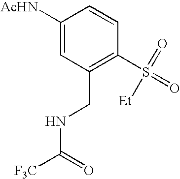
C1([AcHN])=CC(CNC([F3C])=O)=C(S(=O)(=O)[Et])C=C1
